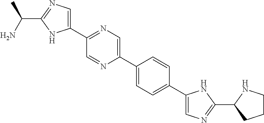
C1(C2=NC=C(C3=CC=C(C4=CN=C(C5CCCN5)N4)C=C3)N=C2)=CN=C(C(C)N)N1
